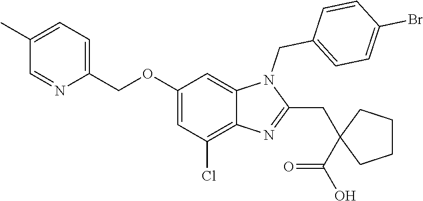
C1(C)=CC=C(COC2=CC(Cl)=C3C(=C2)N(CC2=CC=C(Br)C=C2)C(CC2(C(O)=O)CCCC2)=N3)N=C1
